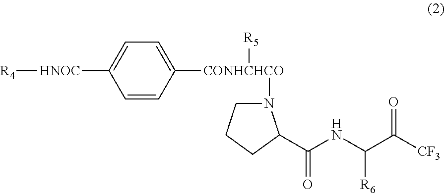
C1=CC([CONHCHCO]([R5])N2CCCC2C(NC(C([CF3])=O)[R6])=O)=CC=C1[HNOC][R4]
